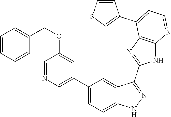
C1(C2=CC=C3C(=C2)C(C2=NC4=C(N2)N=CC=C4C2=CSC=C2)=NN3)=CN=CC(OCC2=CC=CC=C2)=C1
